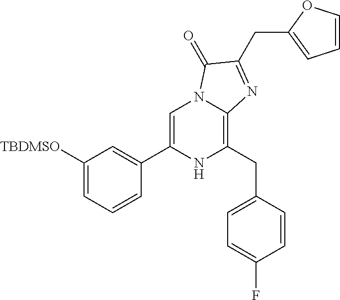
C1([TBDMSO])=CC=CC(C2=CN3C(=C(CC4=CC=C(F)C=C4)N2)N=C(CC2=CC=CO2)C3=O)=C1
